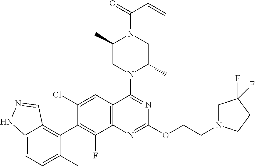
C12=CC=C(C)C(C3=C(F)C4=C(C=C3Cl)C(N3C(C)CN(C(=O)C=C)C(C)C3)=NC(OCCN3CC(F)(F)CC3)=N4)=C1C=NN2
